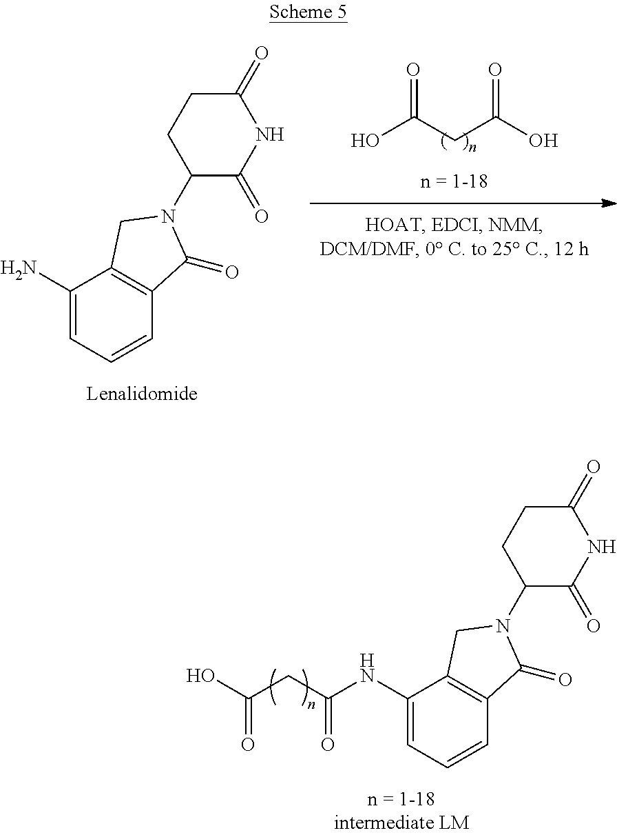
OC(CC(O)=O)=O.C1(N)=CC=CC2=C1CN(C1C(=O)NC(=O)CC1)C2=O.C1(NC(CC(O)=O)=O)=CC=CC2=C1CN(C1C(=O)NC(=O)CC1)C2=O
